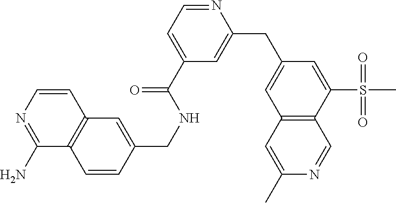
C1=CC2=C(C(N)=N1)C=CC(CNC(C1=CC=NC(CC3=CC4=C(C(S(C)(=O)=O)=C3)C=NC(C)=C4)=C1)=O)=C2
